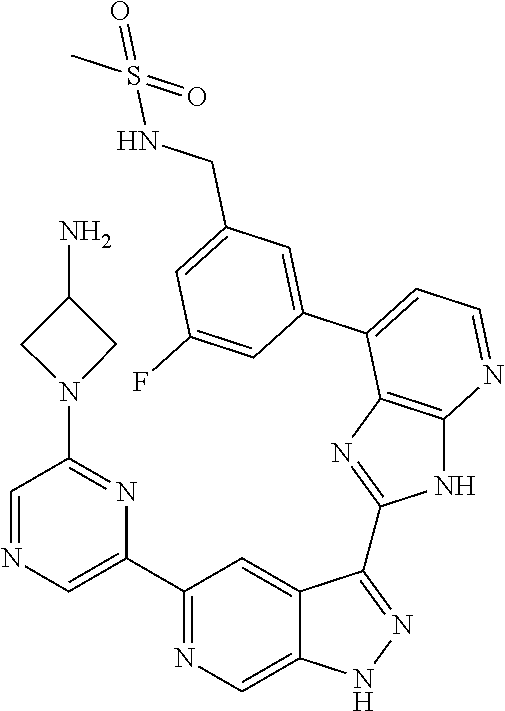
C1(C2=NC=C3C(=C2)C(C2=NC4=C(N2)N=CC=C4C2=CC(CNS(C)(=O)=O)=CC(F)=C2)=NN3)=CN=CC(N2CC(N)C2)=N1
